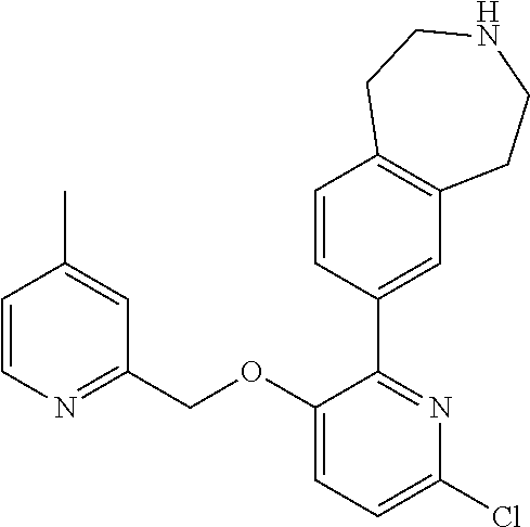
C1=CN=C(COC2=CC=C(Cl)N=C2C2=CC3=C(C=C2)CCNCC3)C=C1C
